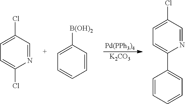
[Pd(PPh3)4].[K2CO3].C1=C(Cl)C=NC(Cl)=C1.C1=C([B(OH)2])C=CC=C1.C1=C(Cl)C=NC(C2=CC=CC=C2)=C1
